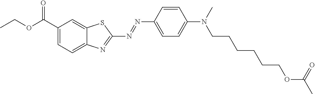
CCOC(C1=CC=C2C(=C1)SC(N=NC1=CC=C(N(CCCCCCOC(=O)C)C)C=C1)=N2)=O
